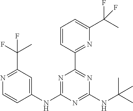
N1=C(C(F)(C)F)C=C(NC2=NC(C3=NC(C(C)(F)F)=CC=C3)=NC(NC(C)(C)C)=N2)C=C1
